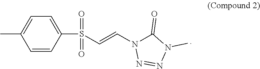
CC1=CC=C(S(=O)(=O)C=CN2C(=O)N(C)N=N2)C=C1
